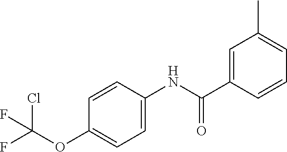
C1(C)=CC=CC(C(NC2=CC=C(OC(F)(Cl)F)C=C2)=O)=C1
